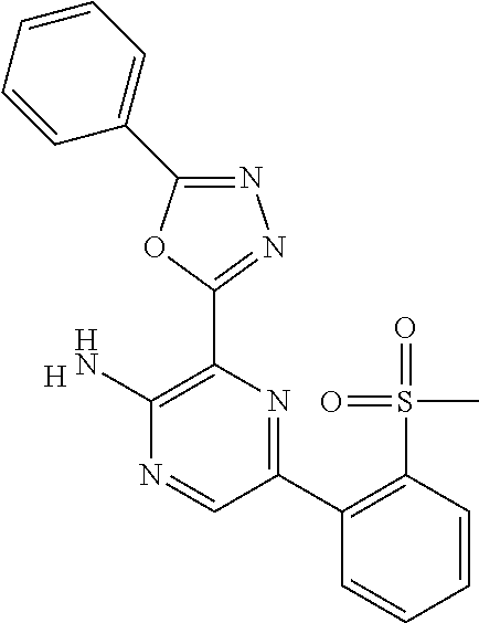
[H].C1(N)=C(C2=NN=C(C3=CC=CC=C3)O2)N=C(C2=C(S(=O)(C)=O)C=CC=C2)C=N1
